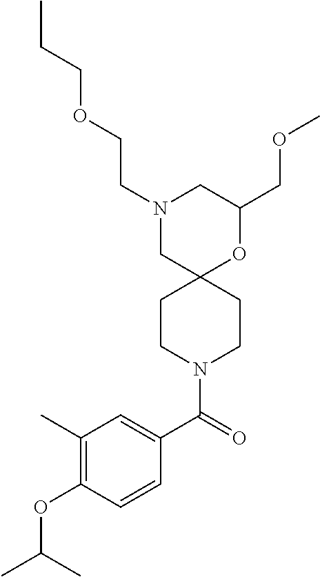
C1(COC)OC2(CN(CCOCCC)C1)CCN(C(C1=CC(C)=C(OC(C)C)C=C1)=O)CC2
